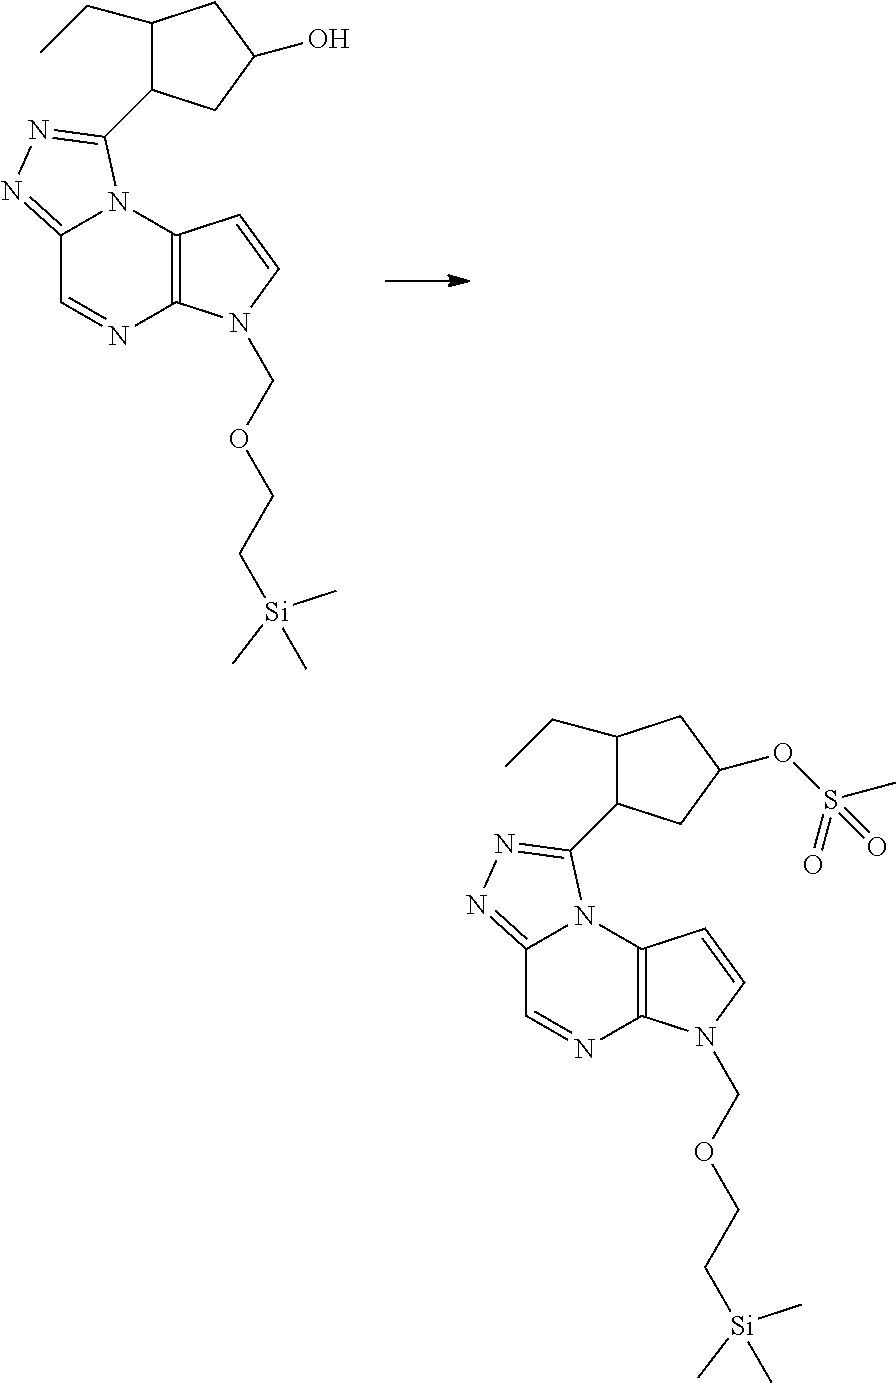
C1=NC2=C(N3C1=NN=C3C1CC(O)CC1CC)C=CN2COCC[Si](C)(C)C.C1=NC2=C(N3C1=NN=C3C1CC(OS(C)(=O)=O)CC1CC)C=CN2COCC[Si](C)(C)C
